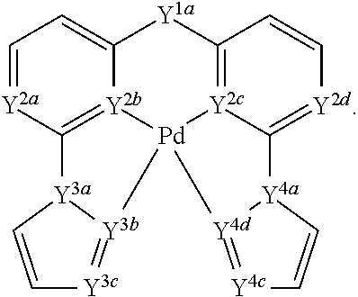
C1=[Y2a]C2=[Y2b]3C(=C1)[Y1a]C1=[Y2c]4[Pd]3([Y3b]3=[Y3c]C=C[Y3a]23)[Y4d]2=[Y4c]C=C[Y4a]2C4=[Y2d]C=C1
